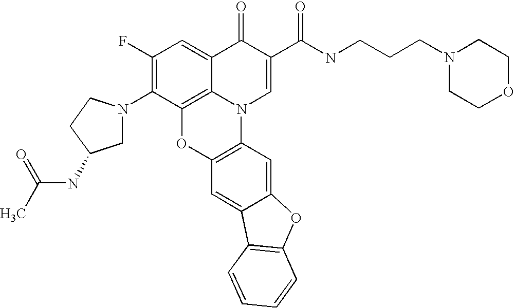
C1(F)=C(N2CC(NC(=O)C)CC2)C2=C3C(=C1)C(=O)C(C(NCCCN1CCOCC1)=O)=CN3C1=C(O2)C=C2C(=C1)OC1=C2C=CC=C1
